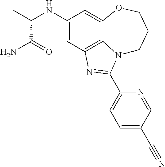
C1(NC(C)C(N)=O)=CC2=C3C(=C1)OCCCN3C(C1=CC=C(C#N)C=N1)=N2
